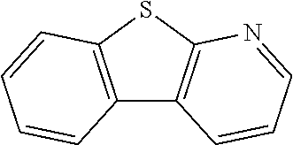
C12=C(SC3=C1C=CC=N3)C=CC=C2
